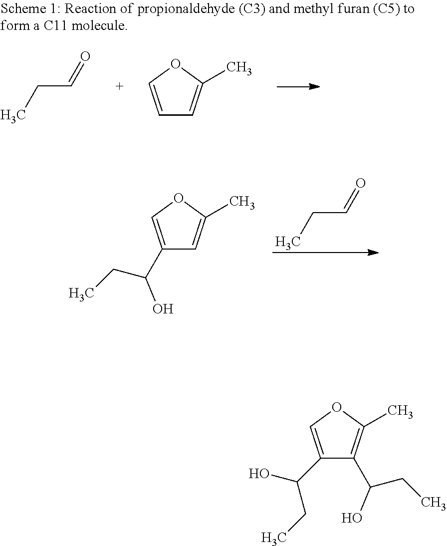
C(C=O)C.C1=COC(C)=C1.C(C=O)C.C1(C(CC)O)=COC(C)=C1.C1(C(CC)O)=COC(C)=C1C(CC)O
